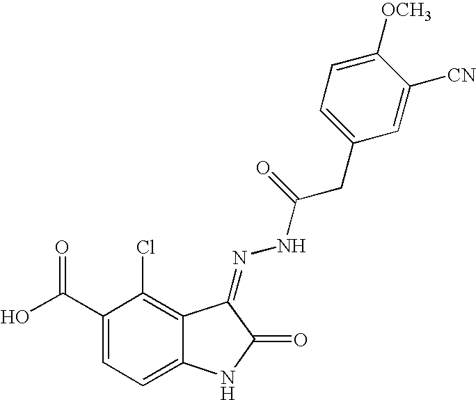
C1(C(O)=O)=CC=C2C(=C1Cl)C(=NNC(CC1=CC=C([OCH3])C([CN])=C1)=O)C(=O)N2
